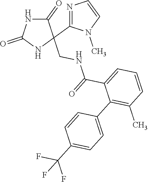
C1(=O)NC(=O)NC1(CNC(C1=CC=CC(C)=C1C1=CC=C(C(F)(F)F)C=C1)=O)C1=NC=CN1C
